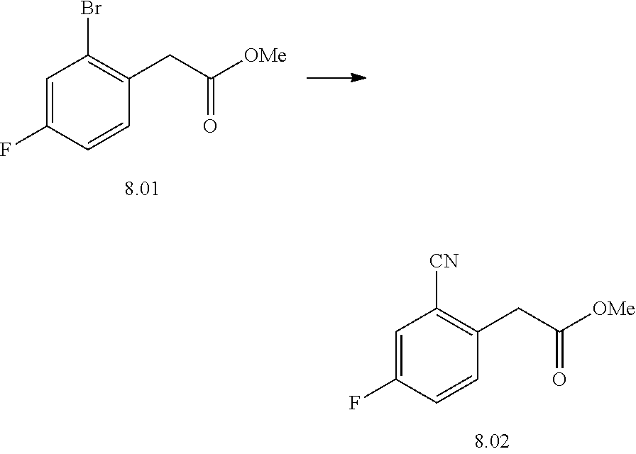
C1=C(F)C=CC(CC(=O)[OMe])=C1[CN].C1=C(F)C=CC(CC(=O)[OMe])=C1Br
